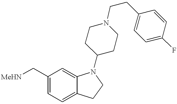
C1=C(C[MeHN])C=C2C(=C1)CCN2C1CCN(CCC2=CC=C(F)C=C2)CC1
